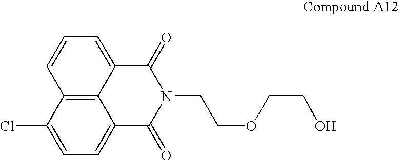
C12=C3C(=CC=C1)C(=O)N(CCOCCO)C(=O)C3=CC=C2Cl
